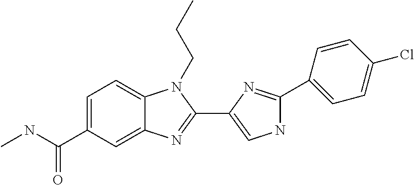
C1=C(C(NC)=O)C=C2C(=C1)N(CCC)C(C1=CNC(C3=CC=C(Cl)C=C3)=N1)=N2
